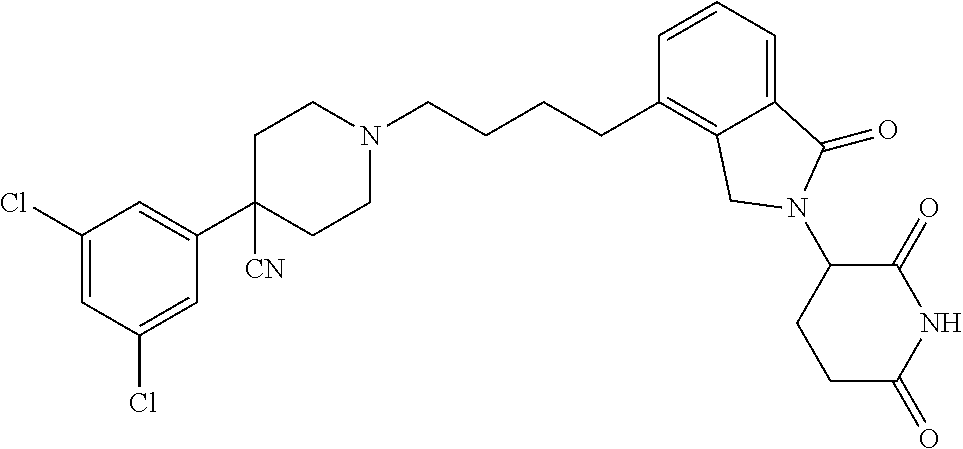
C1(Cl)=CC(Cl)=CC(C2([CN])CCN(CCCCC3=C4C(=CC=C3)C(=O)N(C3CCC(=O)NC3=O)C4)CC2)=C1
